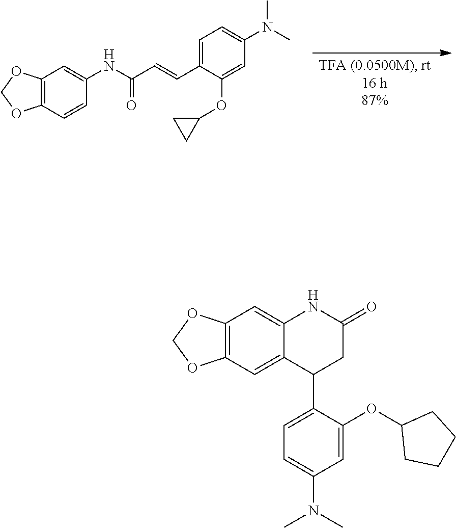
C12=C(C=CC(NC(C=CC3=CC=C(N(C)C)C=C3OC3CC3)=O)=C1)OCO2.C1=C(N(C)C)C=C(OC2CCCC2)C(C2CC(=O)NC3=CC4=C(C=C23)OCO4)=C1
